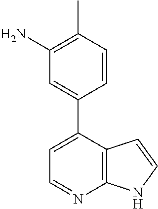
C1=C(C2=CC(N)=C(C)C=C2)C2=C(N=C1)NC=C2
